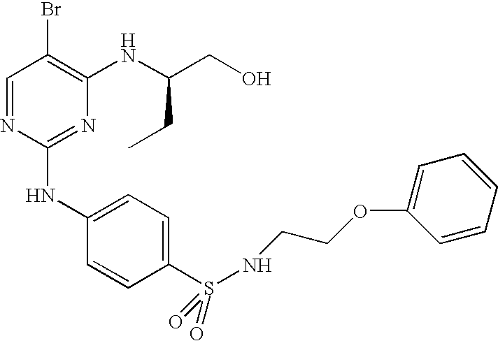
C1=NC(NC2=CC=C(S(=O)(=O)NCCOC3=CC=CC=C3)C=C2)=NC(NC(CO)CC)=C1Br
